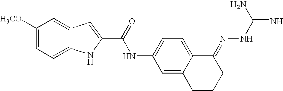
C1([H3CO])=CC=C2C(=C1)C=C(C(=O)NC1=CC=C3C(=C1)CCCC3=NNC(N)=N)N2
